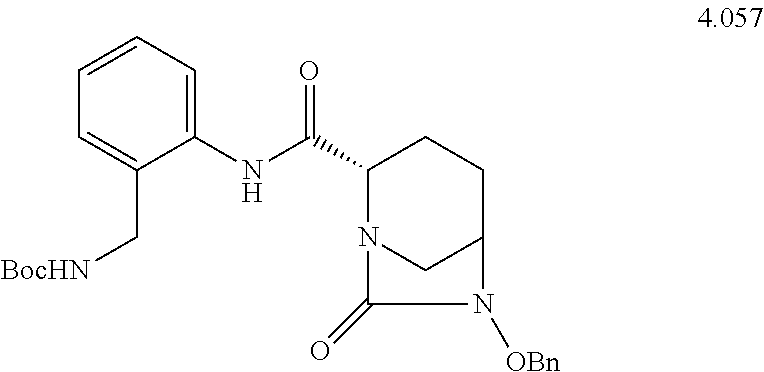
C1(NC(C2N3CC(CC2)N([OBn])C3=O)=O)=CC=CC=C1C[BocHN]
